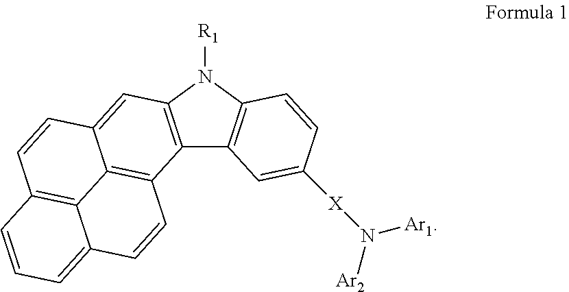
C12=C(N([R1])C3=C1C=C([X]N([Ar2])[Ar1])C=C3)C=C1C3=C2C=CC2=CC=CC(=C32)C=C1
